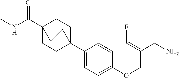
C1C2(C3=CC=C(OCC(CN)=CF)C=C3)CCC(C(=O)NC)(C1)CC2
